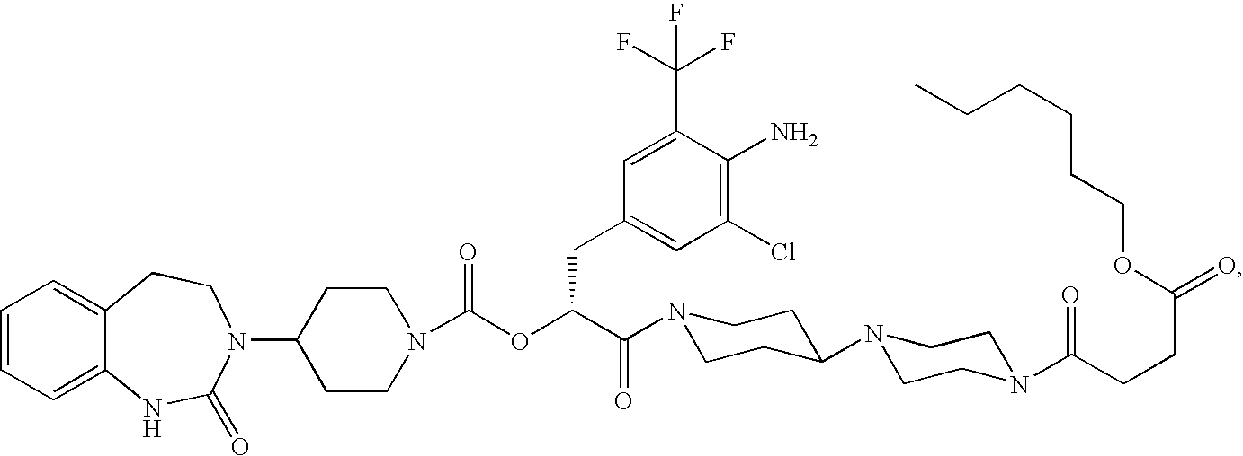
C1=CC=C2C(=C1)CCN(C1CCN(C(OC(C(=O)N3CCC(N4CCN(C(CCC(=O)OCCCCCC)=O)CC4)CC3)CC3=CC(Cl)=C(N)C(C(F)(F)F)=C3)=O)CC1)C(=O)N2
